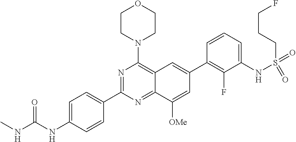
C1=C(NC(NC)=O)C=CC(C2=NC(N3CCOCC3)=C3C(=N2)C([OMe])=CC(C2=C(F)C(NS(=O)(=O)CCCF)=CC=C2)=C3)=C1
